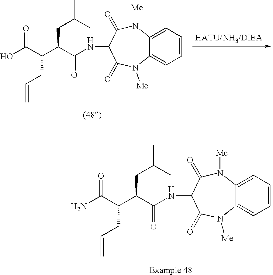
C12=CC=CC=C1N([Me])C(=O)C(NC(C(C(C(N)=O)CC=C)CC(C)C)=O)C(=O)N2[Me].C12=CC=CC=C1N([Me])C(=O)C(NC(C(C(C(O)=O)CC=C)CC(C)C)=O)C(=O)N2[Me]
